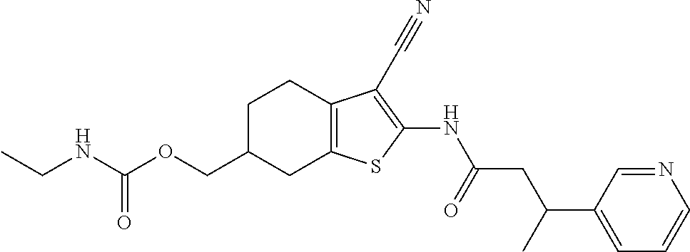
C(OCC1CC2=C(CC1)C(C#N)=C(NC(CC(C1=CC=CN=C1)C)=O)S2)(NCC)=O
